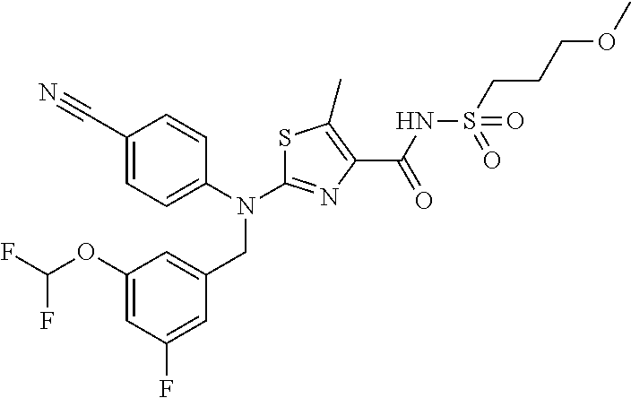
C1(C#N)=CC=C(N(C2=NC(C(NS(CCCOC)(=O)=O)=O)=C(C)S2)CC2=CC(OC(F)F)=CC(F)=C2)C=C1
